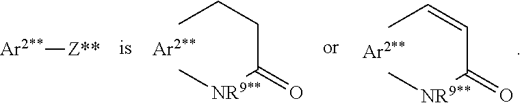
CCCC([NR9**]C)=O.CC=CC([NR9**]C)=O.[Ar2**][Z**]
